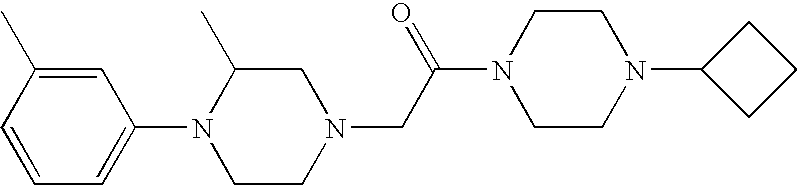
C1=C(C)C=CC=C1N1CCN(CC(N2CCN(C3CCC3)CC2)=O)CC1C
